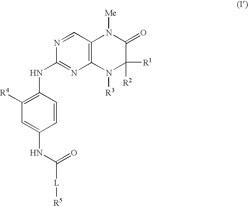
C1=CC(NC2=NC3=C(C=N2)N([Me])C(=O)C([R2])([R1])N3[R3])=C([R4])C=C1NC([L][R5])=O
